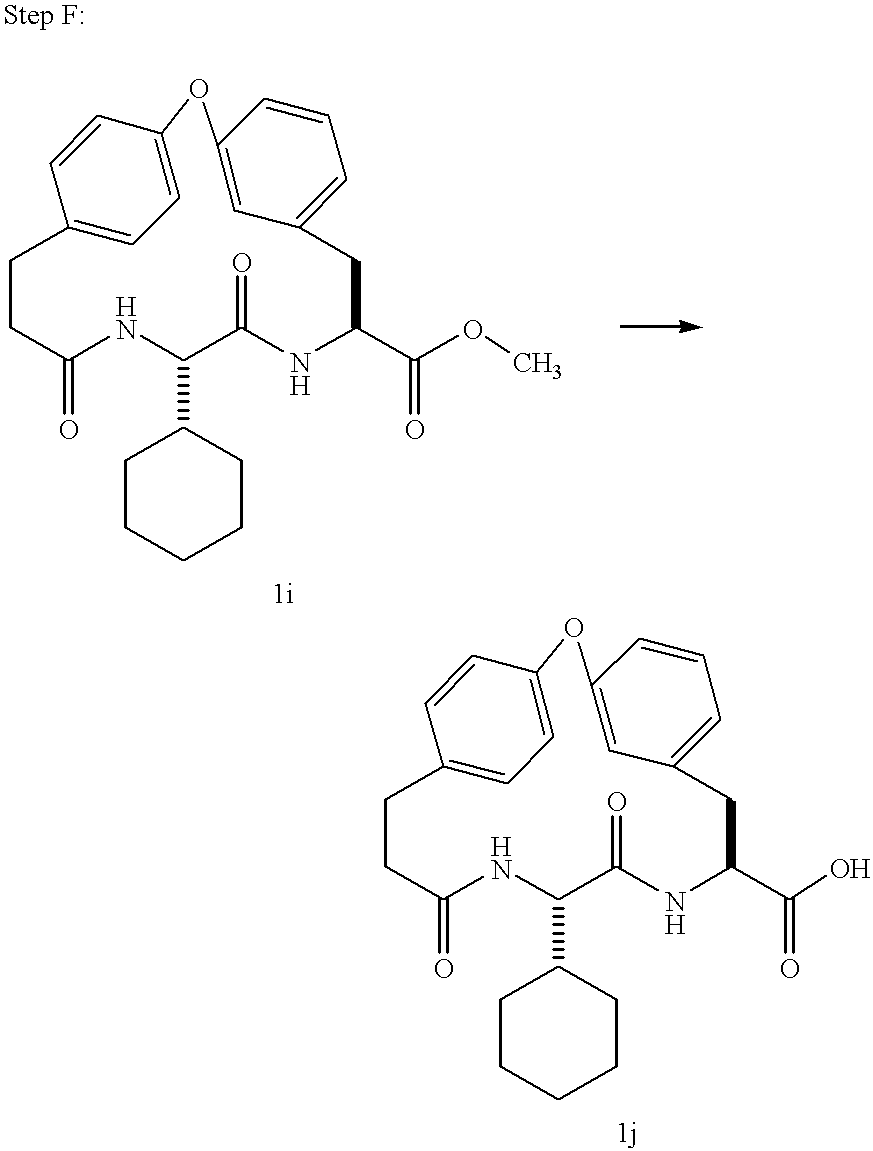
C1C(=O)NC(C2CCCCC2)C(=O)NC(C(OC)=O)CC2=CC=CC(=C2)OC2=CC=C(C1)C=C2.C1C(=O)NC(C2CCCCC2)C(=O)NC(C(O)=O)CC2=CC=CC(=C2)OC2=CC=C(C1)C=C2
